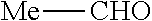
[Me][CHO]
